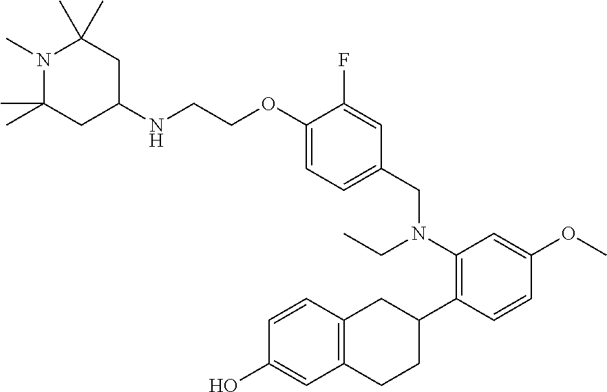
C1(O)=CC2=C(C=C1)CC(C1=C(N(CC3=CC=C(OCCNC4CC(C)(C)N(C)C(C)(C)C4)C(F)=C3)CC)C=C(OC)C=C1)CC2
